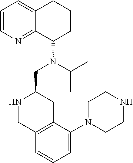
C1=CN=C2C(=C1)CCCC2N(C(C)C)CC1NCC2=C(C1)C(N1CCNCC1)=CC=C2
